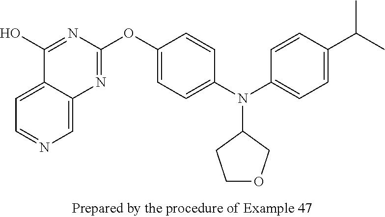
C1=C2C(=CC=N1)C(O)=NC(OC1=CC=C(N(C3=CC=C(C(C)C)C=C3)C3CCOC3)C=C1)=N2
